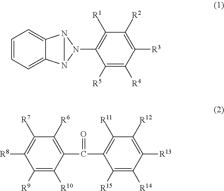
C1=CC=C2C(=C1)N1N2N1C1=C([R1])C([R2])=C([R3])C([R4])=C1[R5].C1([R9])=C([R10])C(C(=O)C2=C([R11])C([R12])=C([R13])C([R14])=C2[R15])=C([R6])C([R7])=C1[R8]
